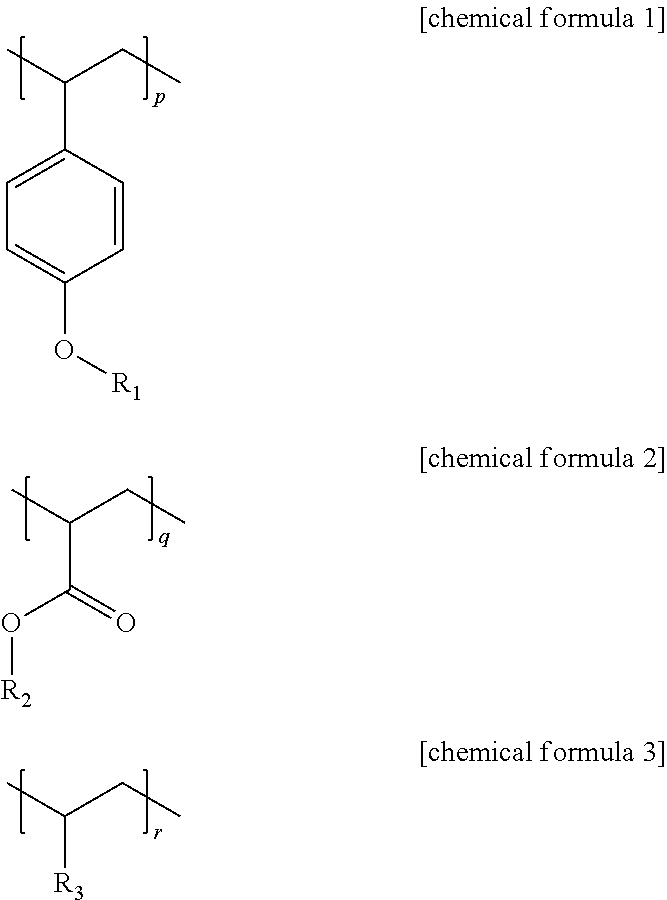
CC(CC)C1=CC=C(O[R1])C=C1.CC(CC)C(O[R2])=O.CC(CC)[R3]
